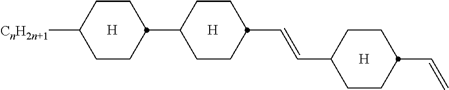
[H].C1([CnH2n+1])CCC(C2CCC(C=CC3CCC(C=C)CC3)CC2)CC1.[H].[H]
